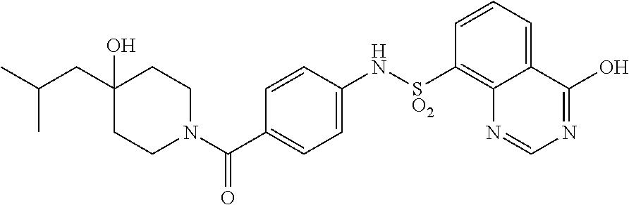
C1(O)(CC(C)C)CCN(C(=O)C2=CC=C(N[SO2]C3=C4C(=CC=C3)C(O)=NC=N4)C=C2)CC1
